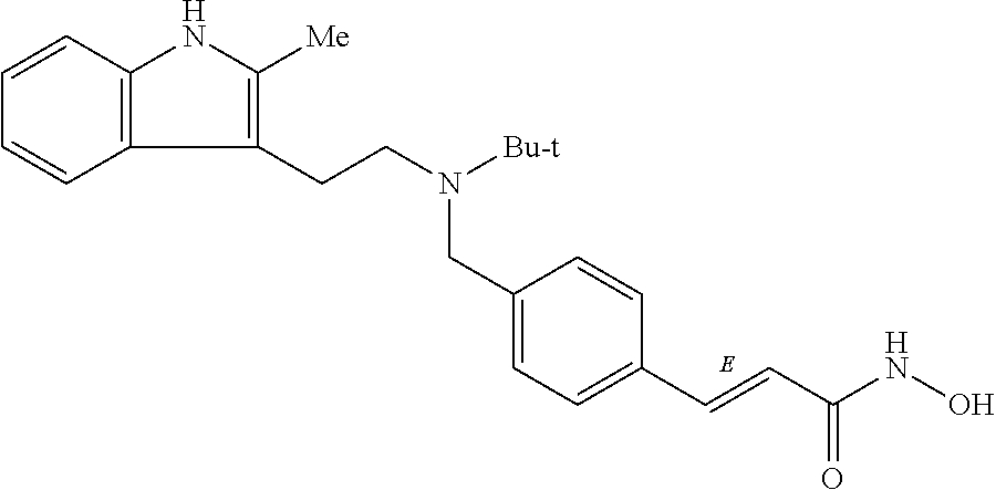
C(C1=CC=C(C=CC(NO)=O)C=C1)N([Bu-t])CCC1=C([Me])NC2=C1C=CC=C2
